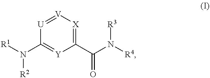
C1(N([R1])[R2])=[Y]C(C(N([R4])[R3])=O)=[X][V]=[U]1
